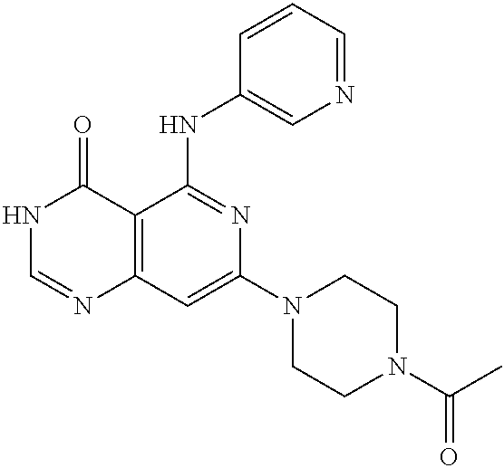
C12=C(C=C(N3CCN(C(C)=O)CC3)N=C1NC1=CN=CC=C1)N=CNC2=O
